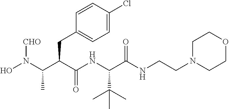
ON(C(C(C(NC(C(NCCN1CCOCC1)=O)C(C)(C)C)=O)CC1=CC=C(Cl)C=C1)C)[CHO]
